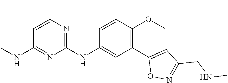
C1=C(C)N=C(NC2=CC(C3=CC(CNC)=NO3)=C(OC)C=C2)N=C1NC
